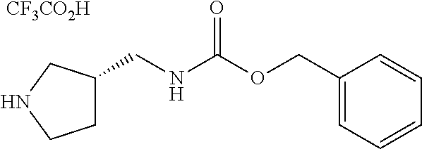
C1C(CNC(OCC2=CC=CC=C2)=O)CNC1.[CF3CO2H]
